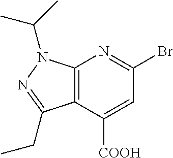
C12=C(C([COOH])=CC(Br)=N1)C(CC)=NN2C(C)C
